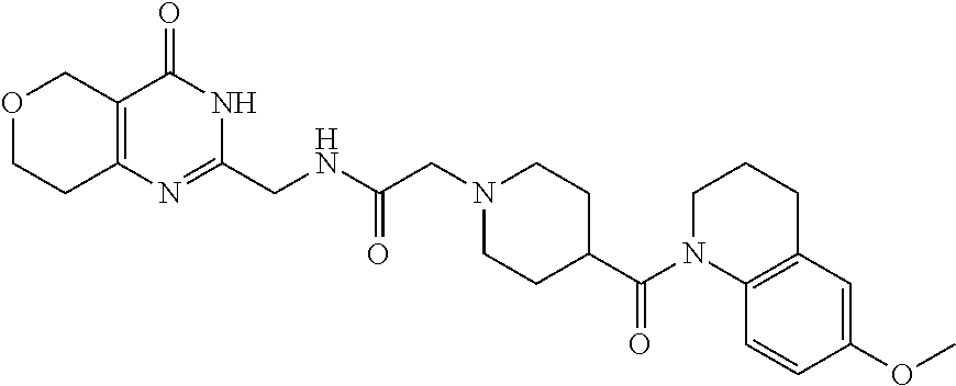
O1CCC2=C(C1)C(=O)NC(CNC(CN1CCC(C(N3C4=C(CCC3)C=C(OC)C=C4)=O)CC1)=O)=N2
